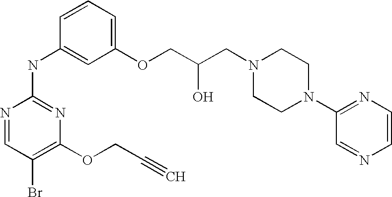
N1=CC(Br)=C(OCC#C)N=C1NC1=CC(OCC(CN2CCN(C3=NC=CN=C3)CC2)O)=CC=C1
